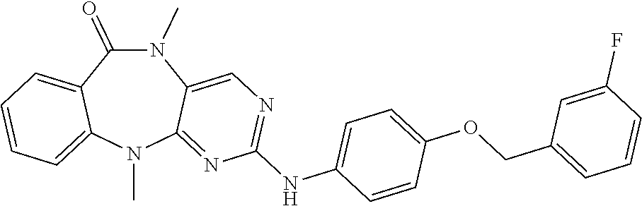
N1(C)C(=O)C2=CC=CC=C2N(C)C2=NC(NC3=CC=C(OCC4=CC=CC(F)=C4)C=C3)=NC=C12
